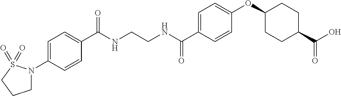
C1(C(NCCNC(C2=CC=C(OC3CCC(C(O)=O)CC3)C=C2)=O)=O)=CC=C(N2CCCS2(=O)=O)C=C1
